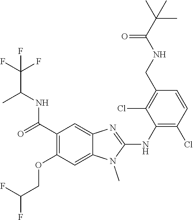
C1(C(=O)NC(C(F)(F)F)C)=C(OCC(F)F)C=C2C(=C1)N=C(NC1=C(Cl)C=CC(CNC(C(C)(C)C)=O)=C1Cl)N2C
